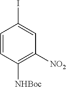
C1=CC([NHBoc])=C([NO2])C=C1I
